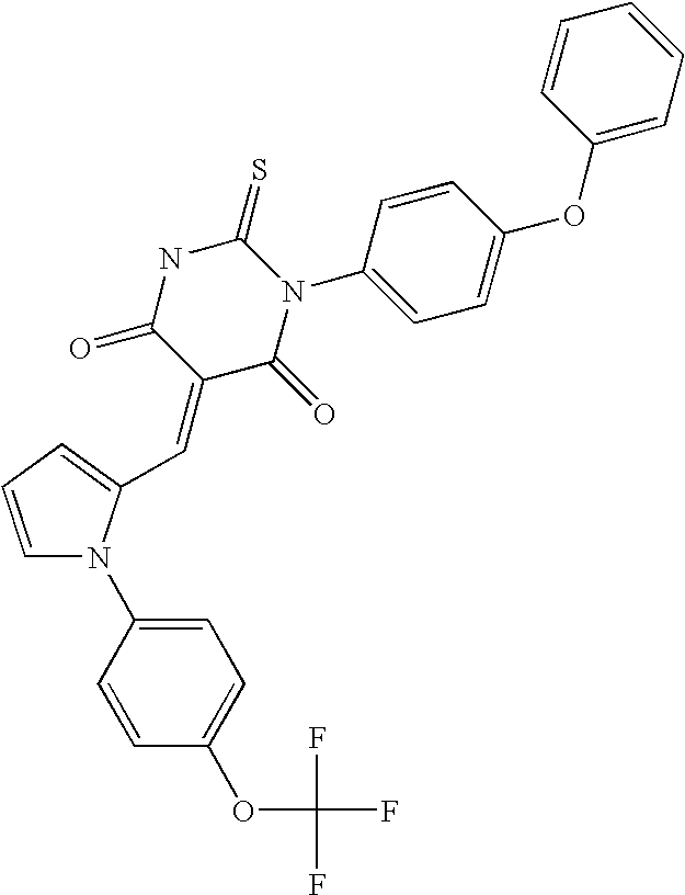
C1=CC=C(C=C2C(=O)N(C3=CC=C(OC4=CC=CC=C4)C=C3)C(=S)NC2=O)N1C1=CC=C(OC(F)(F)F)C=C1
